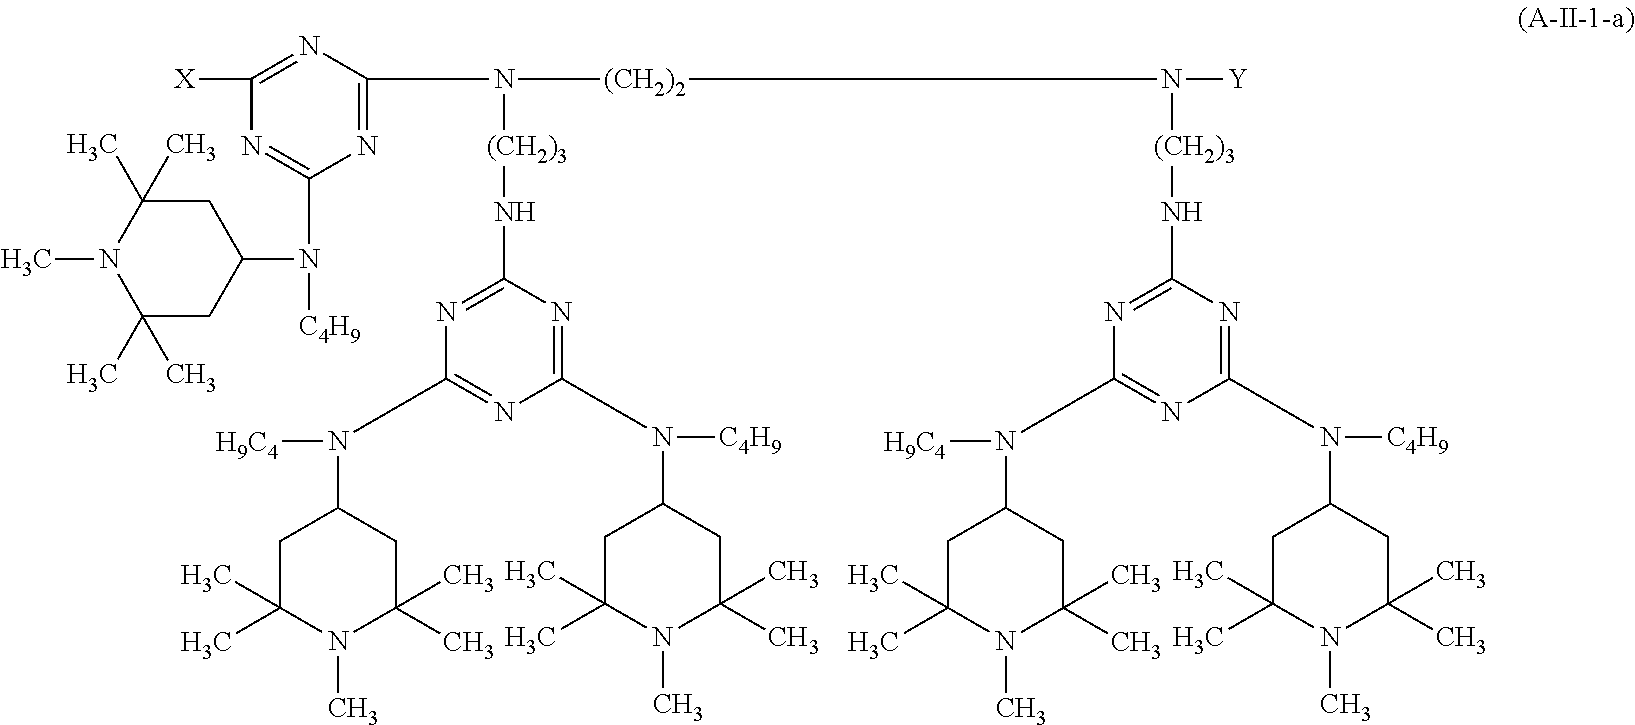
C1C(C)(C)N(C)C(C)(C)CC1N([C4H9])C1=NC([X])=NC(N([(CH2)2]N([(CH2)3]NC2=NC(N(C3CC(C)(C)N(C)C(C)(C)C3)[H9C4])=NC(N(C3CC(C)(C)N(C)C(C)(C)C3)[C4H9])=N2)[Y])[(CH2)3]NC2=NC(N(C3CC(C)(C)N(C)C(C)(C)C3)[H9C4])=NC(N(C3CC(C)(C)N(C)C(C)(C)C3)[C4H9])=N2)=N1
